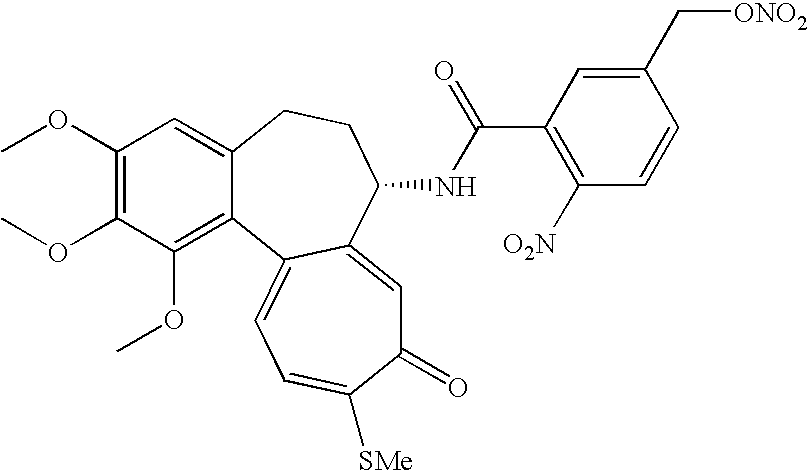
C1(OC)=C(OC)C(OC)=C2C(=C1)CCC(NC(C1=C([O2N])C=CC(C[ONO2])=C1)=O)C1=CC(=O)C([SMe])=CC=C21
